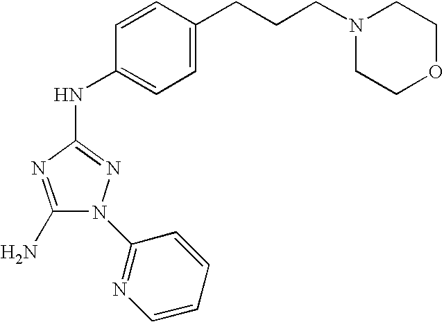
C1(N)=NC(NC2=CC=C(CCCN3CCOCC3)C=C2)=NN1C1=NC=CC=C1
